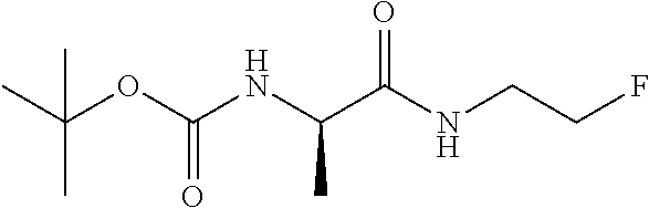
CC(C)(OC(NC(C(NCCF)=O)C)=O)C
